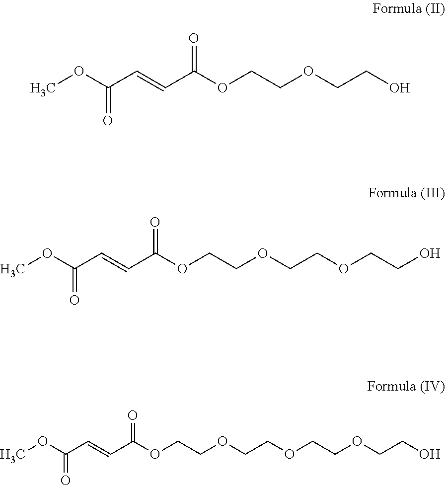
COC(C=CC(OCCOCCOCCOCCO)=O)=O.COC(C=CC(OCCOCCO)=O)=O.COC(C=CC(OCCOCCOCCO)=O)=O
